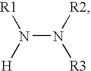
N(N([R2])[R3])([H])[R1]
